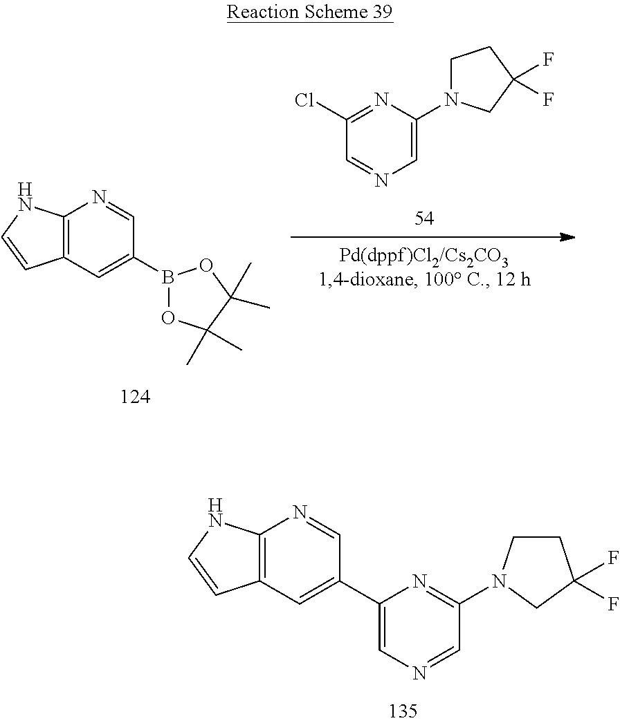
C12=C(C=C(B3OC(C)(C)C(C)(C)O3)C=N1)C=CN2.N1=C(Cl)C=NC=C1N1CCC(F)(F)C1.C12=C(C=C(C3=CN=CC(N4CCC(F)(F)C4)=N3)C=N1)C=CN2
